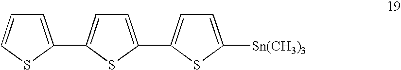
C1=C(C2=CC=C(C3=CC=C([Sn(CH3)3])S3)S2)SC=C1
